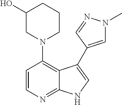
C1=CN=C2C(=C1N1CCCC(O)C1)C(C1=CN(C)N=C1)=CN2
